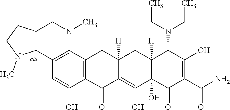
C12=C(C3=C(C=C1O)C1C(CN3C)CCN1C)CC1([H])C(=C(O)C3(O)C([H])(C1)C(N(CC)CC)C(O)=C(C(N)=O)C3=O)C2=O
